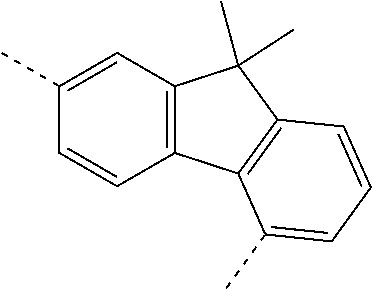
C1(C)=CC2=C(C=C1)C1=C(C2(C)C)C=CC=C1C
